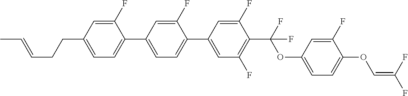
C1(F)=CC(CCC=CC)=CC=C1C1=CC=C(C2=CC(F)=C(C(F)(OC3=CC=C(OC=C(F)F)C(F)=C3)F)C(F)=C2)C(F)=C1
